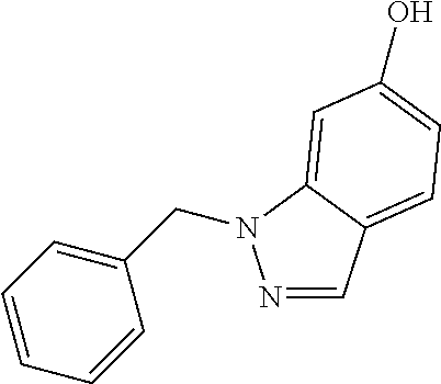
N1=CC2=CC=C(O)C=C2N1CC1=CC=CC=C1
